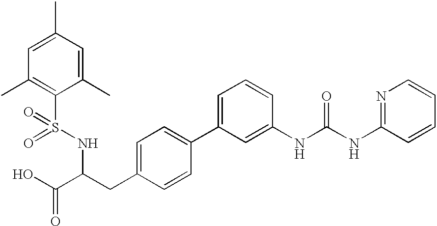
C1=C(C)C=C(C)C(S(NC(C(O)=O)CC2=CC=C(C3=CC=CC(NC(NC4=NC=CC=C4)=O)=C3)C=C2)(=O)=O)=C1C
